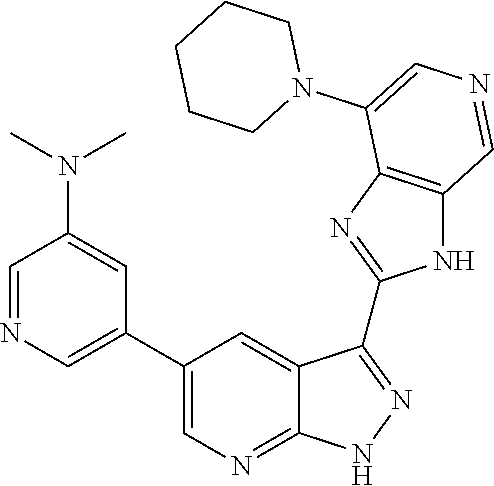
C1=NC=C(C2=CN=C3C(=C2)C(C2=NC4=C(N2)C=NC=C4N2CCCCC2)=NN3)C=C1N(C)C
